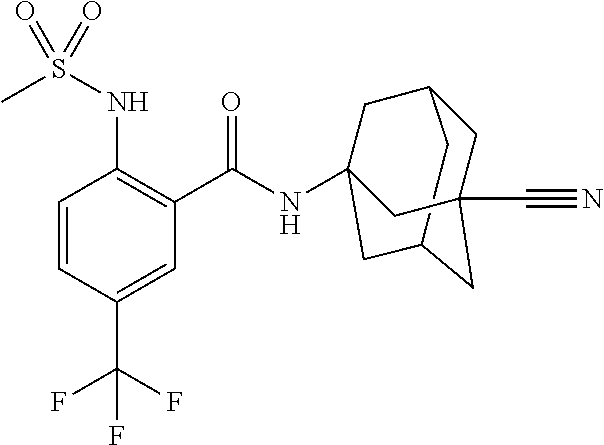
C1C2CC3(NC(C4=C(NS(C)(=O)=O)C=CC(C(F)(F)F)=C4)=O)CC(CC1(C#N)C3)C2
